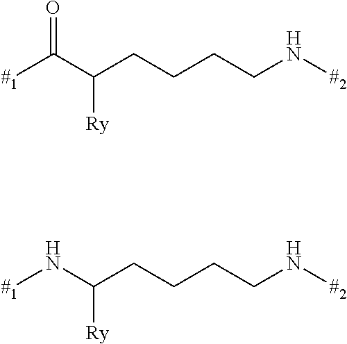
[#1]C(C(CCCCN[#2])[Ry])=O.[#1]NC(CCCCN[#2])[Ry]
